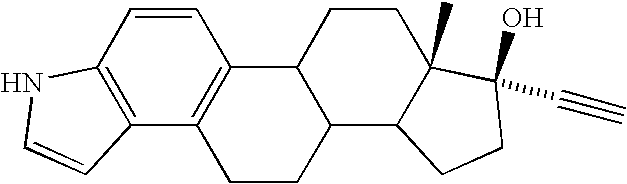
C1=CC2=C(C3=C1C1C(CC3)C3C(C)(CC1)C(O)(C#C)CC3)C=CN2
